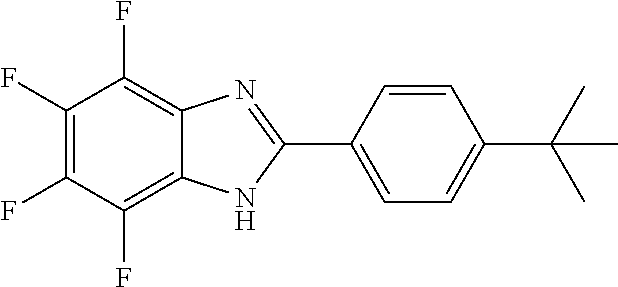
C1(F)=C(F)C(F)=C2C(=C1F)N=C(C1=CC=C(C(C)(C)C)C=C1)N2
